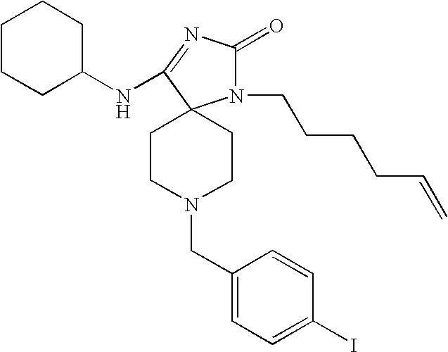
N1(CC2=CC=C(I)C=C2)CCC2(CC1)N(CCCCC=C)C(=O)N=C2NC1CCCCC1
